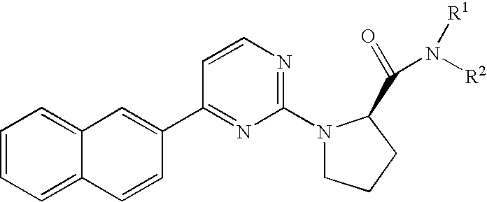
C1=CC=C2C(=C1)C=C(C1=NC(N3CCCC3C(=O)N([R2])[R1])=NC=C1)C=C2
